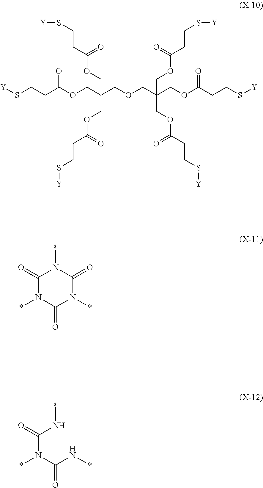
[Y]SCCC(=O)OCC(COC(=O)CCS[Y])(COC(=O)CCS[Y])COCC(COC(CCS[Y])=O)(COC(=O)CCS[Y])COC(=O)CCS[Y].C1(=O)N(*)C(=O)N(*)C(=O)N1*.C(N(C(N*)=O)*)(N*)=O
